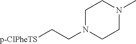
C1N(CC[p-ClPheTS])CCN(C)C1
